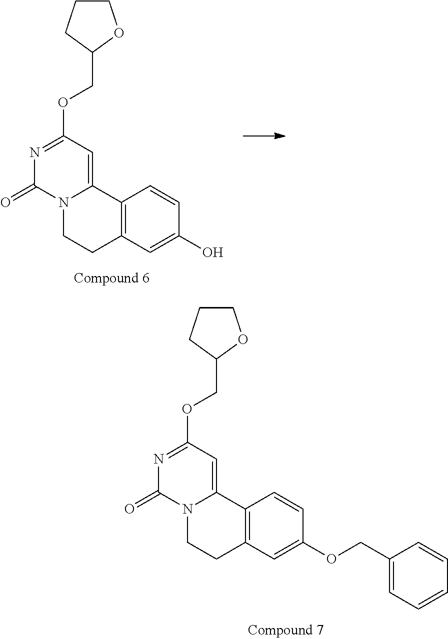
N1=C(OCC2OCCC2)C=C2N(C1=O)CCC1=C2C=CC(OCC2=CC=CC=C2)=C1.N1=C(OCC2OCCC2)C=C2N(C1=O)CCC1=C2C=CC(O)=C1
